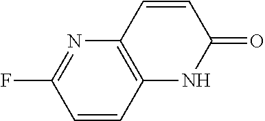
C1=CC2=C(N=C1F)C=CC(=O)N2
